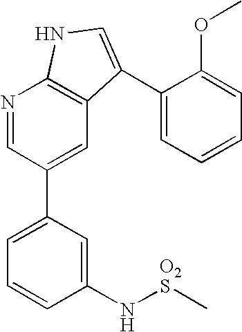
N1=CC(C2=CC=CC(N[O2S]C)=C2)=CC2=C1NC=C2C1=CC=CC=C1OC
